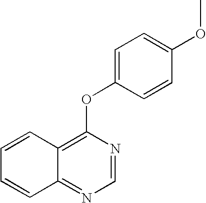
C1=CC2=C(OC3=CC=C(OC)C=C3)N=CN=C2C=C1
